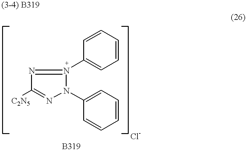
N1=N(C2=CC=CC=C2)N(C2=CC=CC=C2)N=C1[C2N5]
